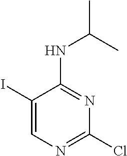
C1(I)=CN=C(Cl)N=C1NC(C)C
